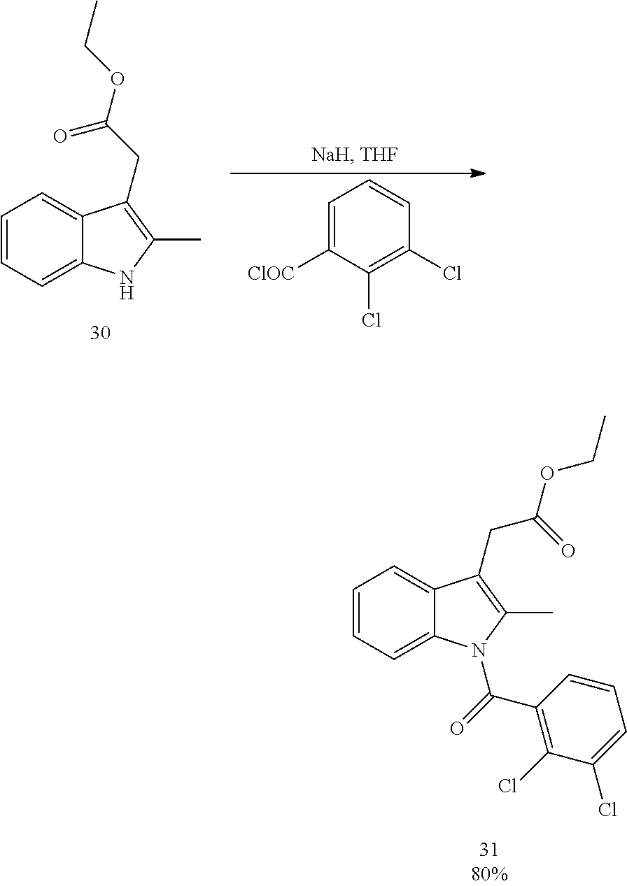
C1=CC=C2C(=C1)C(CC(=O)OCC)=C(C)N2C(=O)C1=C(Cl)C(Cl)=CC=C1.C1=CC=C2C(=C1)C(CC(OCC)=O)=C(C)N2.C1=C([ClOC])C(Cl)=C(Cl)C=C1
